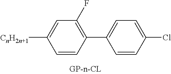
[CnH2n+1]C1=CC(F)=C(C2=CC=C(Cl)C=C2)C=C1
